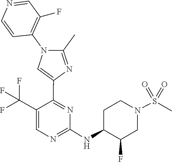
C1(NC2C(F)CN(S(=O)(=O)C)CC2)=NC=C(C(F)(F)F)C(C2=CN(C3=C(F)C=NC=C3)C(C)=N2)=N1
